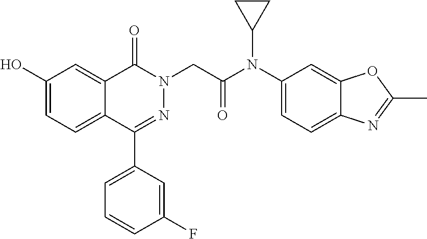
C1(O)=CC=C2C(=C1)C(=O)N(CC(N(C1=CC=C3C(=C1)OC(C)=N3)C1CC1)=O)N=C2C1=CC=CC(F)=C1
